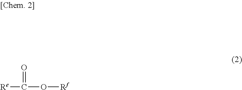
[Re]C(=O)O[Rf]
